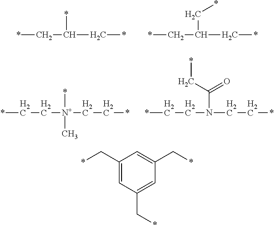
*CC(C*)*.*CC(C*)C*.*[N+](C)(CC*)CC*.C(N(CC*)CC*)(C*)=O.C1(C*)=CC(C*)=CC(C*)=C1
